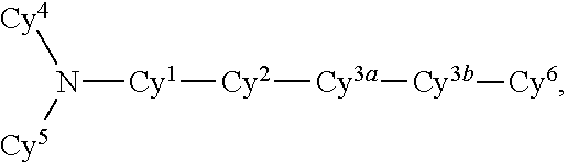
N([Cy1][Cy2][Cy3a][Cy3b][Cy6])([Cy5])[Cy4]
